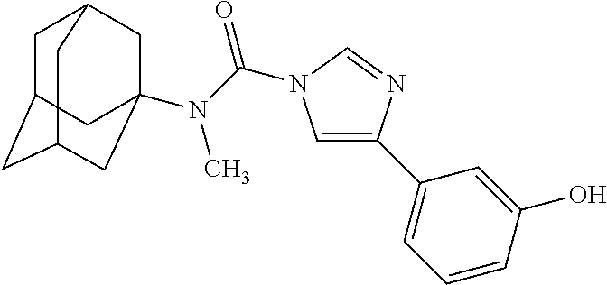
C1C2CC3CC(N(C(=O)N4C=C(C5=CC=CC(O)=C5)N=C4)C)(CC1C3)C2
